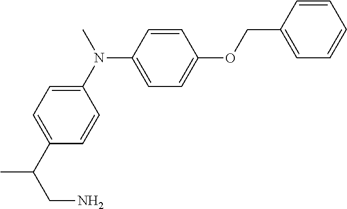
NCC(C1=CC=C(N(C2=CC=C(OCC3=CC=CC=C3)C=C2)C)C=C1)C
